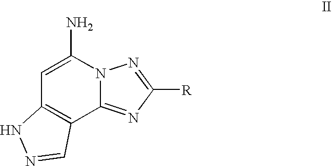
C1=C(N)N2C(=NC([R])=N2)C2=C1NN=C2
